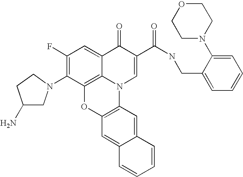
C1(F)=C(N2CC(N)CC2)C2=C3C(=C1)C(=O)C(C(NCC1=CC=CC=C1N1CCOCC1)=O)=CN3C1=C(O2)C=C2C(=C1)C=CC=C2
